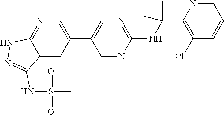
C1(C2=CN=C(NC(C3=C(Cl)C=CC=N3)(C)C)N=C2)=CN=C2C(=C1)C(NS(=O)(=O)C)=NN2
